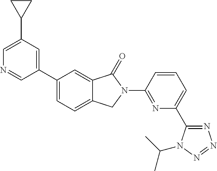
C1(C2=CC(C3CC3)=CN=C2)=CC=C2C(=C1)C(=O)N(C1=NC(C3=NN=NN3C(C)C)=CC=C1)C2
